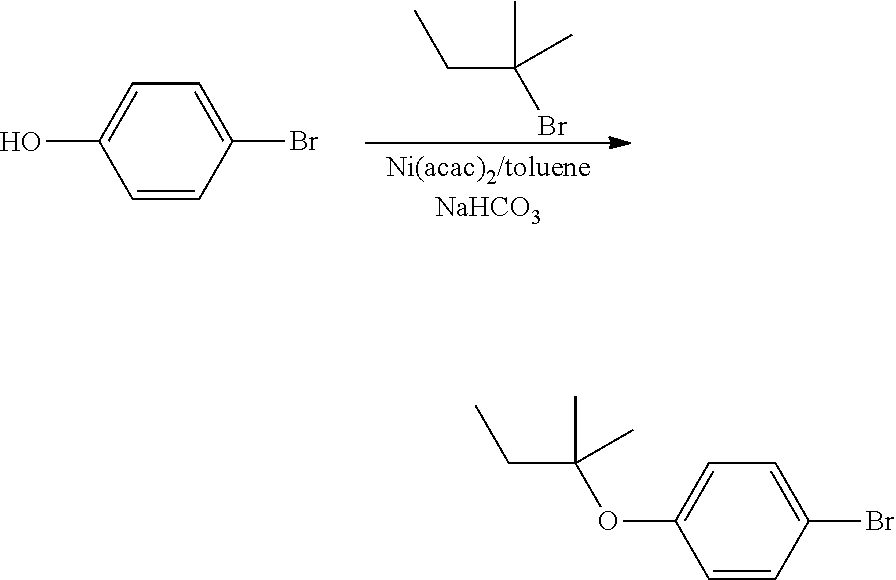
C1(Br)=CC=C(O)C=C1.BrC(CC)(C)C.C1(Br)=CC=C(OC(CC)(C)C)C=C1
